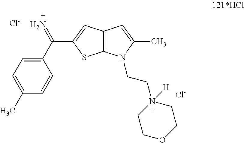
C1(C(=N)C2=CC3=C(S2)N(CCN2([H])CCOCC2)C(C)=C3)=CC=C(C)C=C1.[Cl-].[Cl-]
